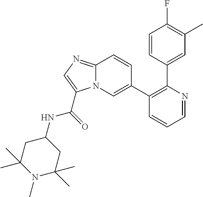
C1=NC(C2=CC(C)=C(F)C=C2)=C(C2=CN3C(=NC=C3C(=O)NC3CC(C)(C)N(C)C(C)(C)C3)C=C2)C=C1
